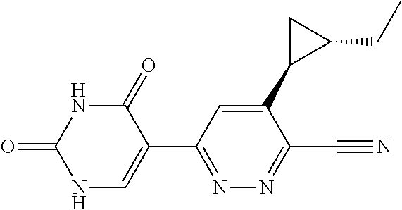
N1C(=O)C(C2=NN=C(C#N)C(C3C(CC)C3)=C2)=CNC1=O
